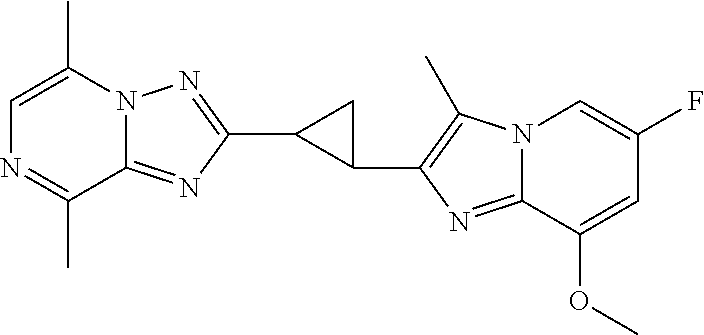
N12C(=NC(C3C(C4=C(C)N5C(=N4)C(OC)=CC(F)=C5)C3)=N1)C(C)=NC=C2C
